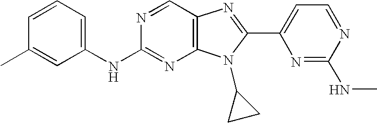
C1(NC2=NC3=C(C=N2)N=C(C2=CC=NC(NC)=N2)N3C2CC2)=CC=CC(C)=C1
